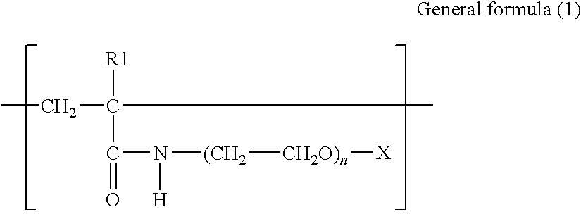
CCC(C)([R1])C(N([(CH2][CH2O)n][X])[H])=O
